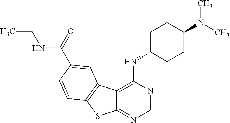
C12=NC=NC(NC3CCC(N(C)C)CC3)=C1C1=C(S2)C=CC(C(NCC)=O)=C1
